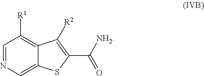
C1=NC=C2C(=C1[R1])C([R2])=C(C([NH2])=O)S2
